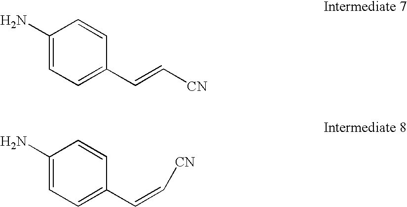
C1(N)=CC=C(C=C[CN])C=C1.C1(N)=CC=C(C=C[CN])C=C1
